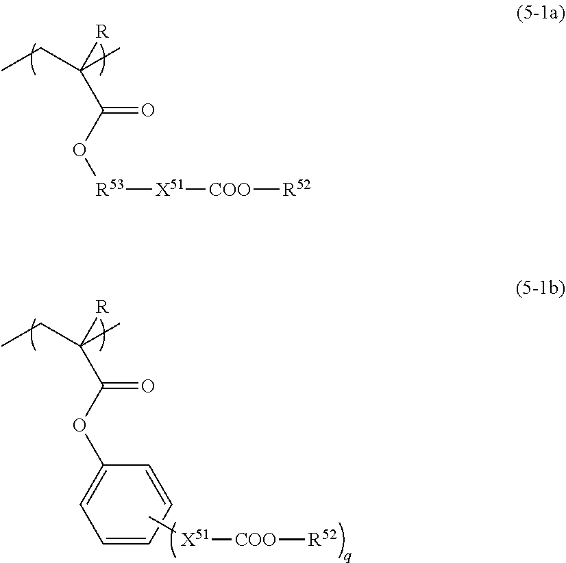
CCC(C)([R])C(O[R53][X51][COO][R52])=O.CCC(C)([R])C(OC1=CC=CC=C1)=O.[X51]([COO][R52])C
